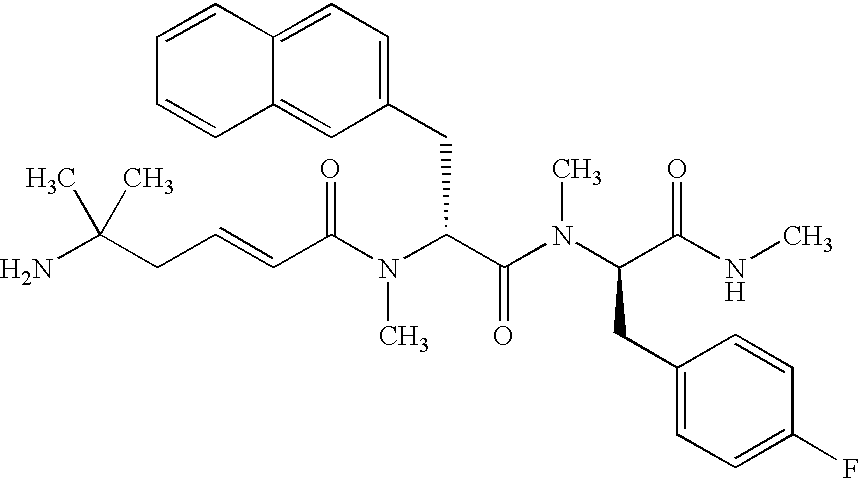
NC(CC=CC(N(C(C(N(C(C(NC)=O)CC1=CC=C(F)C=C1)C)=O)CC1=CC=C2C(=C1)C=CC=C2)C)=O)(C)C
